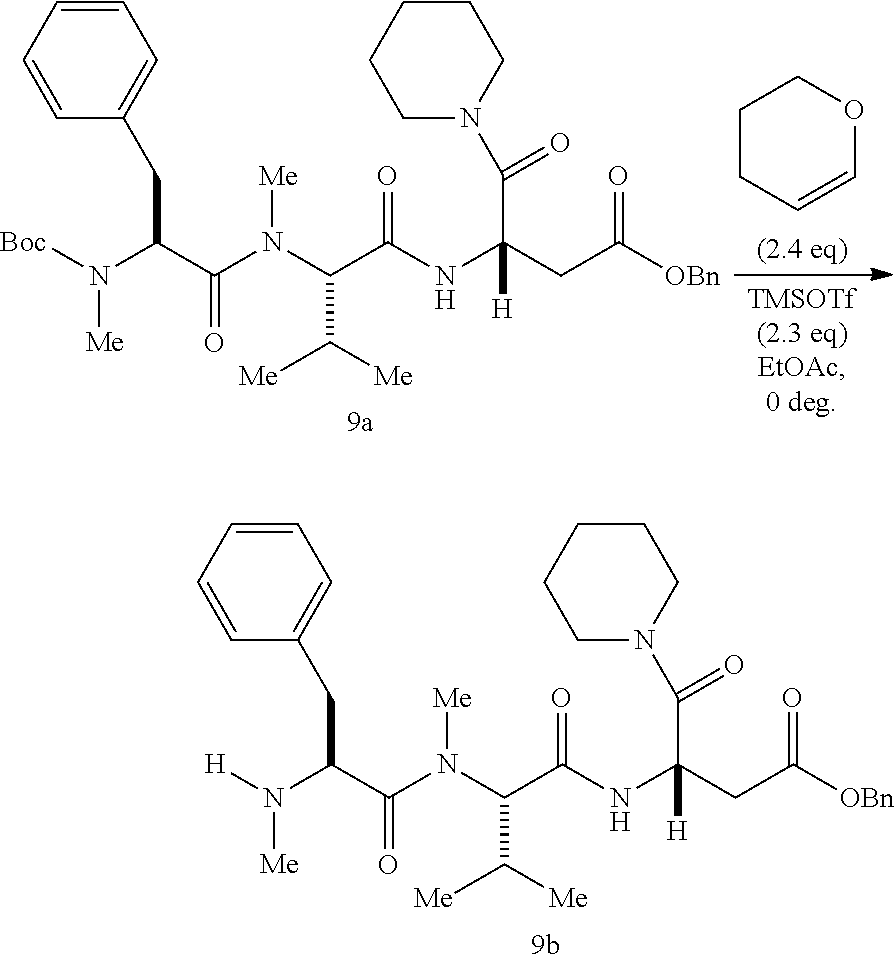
C1=CC=CC(CC(C(N(C(C(NC(CC(=O)[OBn])(C(=O)N2CCCCC2)[H])=O)C([Me])[Me])[Me])=O)N([H])[Me])=C1.C1CC=COC1.C1=CC=CC(CC(C(N(C(C(NC(CC(=O)[OBn])(C(=O)N2CCCCC2)[H])=O)C([Me])[Me])[Me])=O)N([Boc])[Me])=C1
